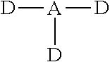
[D][A]([D])[D]
